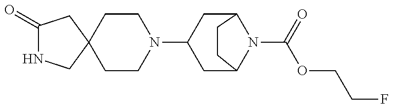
C1(=O)NCC2(C1)CCN(C1CC3N(C(=O)OCCF)C(C1)CC3)CC2
